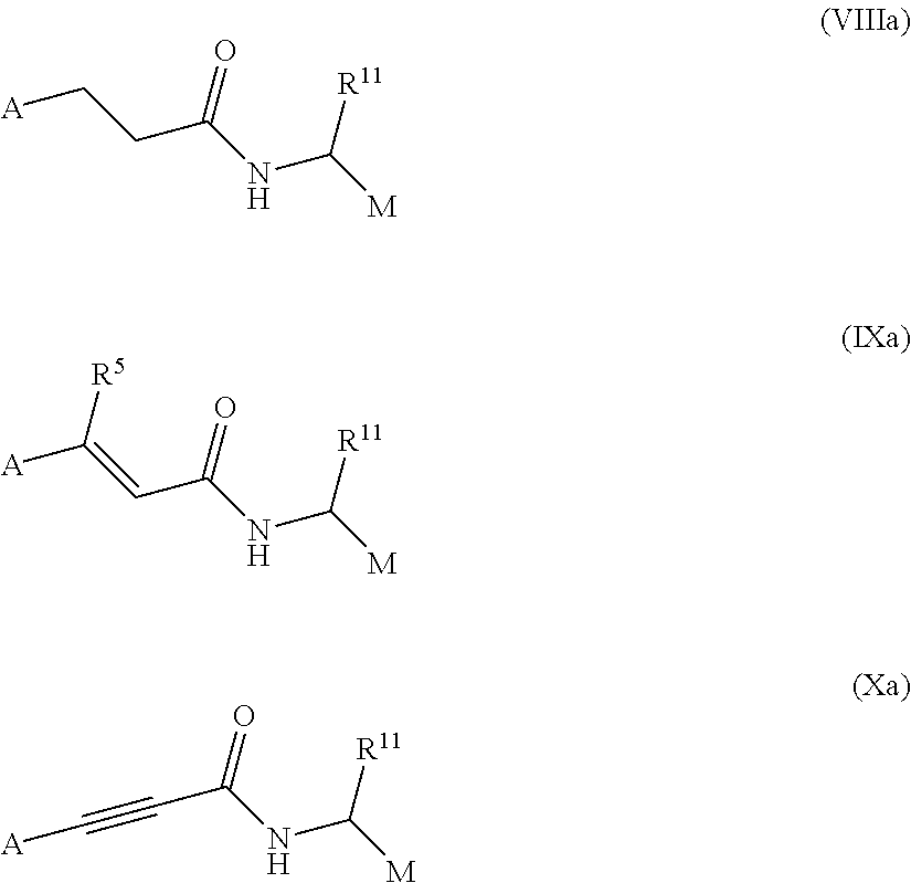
[M]C(NC(CC[A])=O)[R11].[M]C(NC(C=C([A])[R5])=O)[R11].[M]C(NC(C#C[A])=O)[R11]
